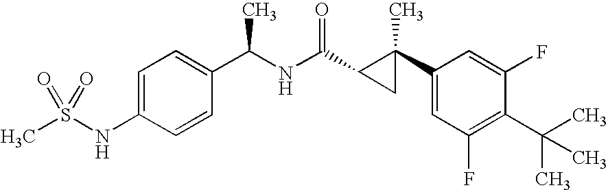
N(C1=CC=C(C(NC(=O)C2C(C3=CC(F)=C(C(C)(C)C)C(F)=C3)(C)C2)C)C=C1)S(C)(=O)=O
